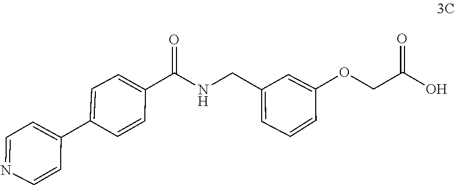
C1=C(C2=CC=C(C(=O)NCC3=CC=CC(OCC(=O)O)=C3)C=C2)C=CN=C1
